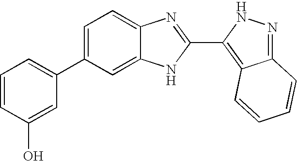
C1=C(C2=CC=CC(O)=C2)C=C2C(=C1)N=C(C1=C3C(=NN1)C=CC=C3)N2
